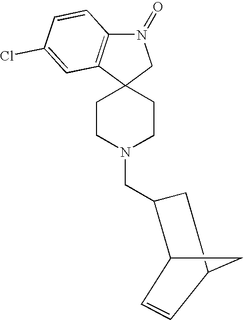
C1CN(CC2CC3CC2C=C3)CCC12CN(=O)C1=C2C=C(Cl)C=C1
